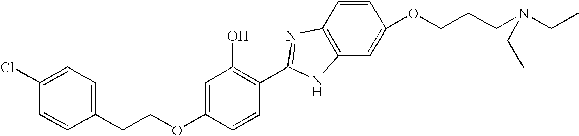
C1=CC2=C(C=C1OCCCN(CC)CC)NC(C1=C(O)C=C(OCCC3=CC=C(Cl)C=C3)C=C1)=N2
